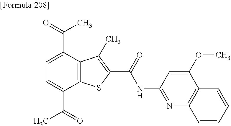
C1=C(C(=O)C)C2=C(C(C(=O)C)=C1)C(C)=C(C(=O)NC1=NC3=C(C(OC)=C1)C=CC=C3)S2
